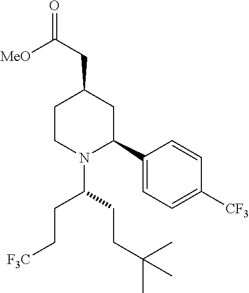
C1N(C(CCC(C)(C)C)CC[F3C])C(C2=CC=C([CF3])C=C2)CC(CC(=O)[MeO])C1
